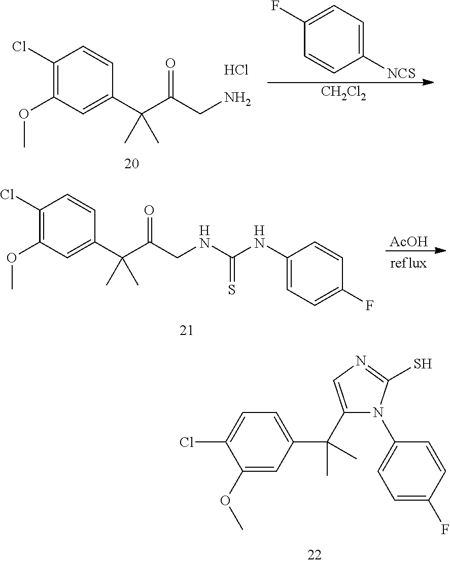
C1(C(C)(C)C2=CN=C(S)N2C2=CC=C(F)C=C2)=CC=C(Cl)C(OC)=C1.C1(Cl)=C(OC)C=C(C(C(CN)=O)(C)C)C=C1.Cl.C1(F)=CC=C([NCS])C=C1.[CH2Cl2].[AcOH].C1(Cl)=C(OC)C=C(C(C(CNC(NC2=CC=C(F)C=C2)=S)=O)(C)C)C=C1
